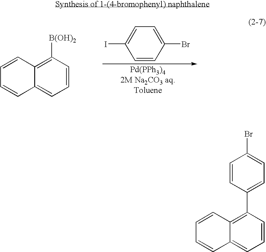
C1=CC(Br)=CC=C1I.C1=CC([B(OH)2])=C2C(=C1)C=CC=C2.C1=CC(C2=CC=C(Br)C=C2)=C2C(=C1)C=CC=C2
